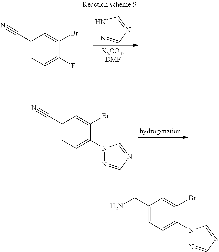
N1N=CN=C1.C1(C#N)=CC=C(F)C(Br)=C1.C1(C#N)=CC=C(N2N=CN=C2)C(Br)=C1.C1(CN)=CC=C(N2N=CN=C2)C(Br)=C1
